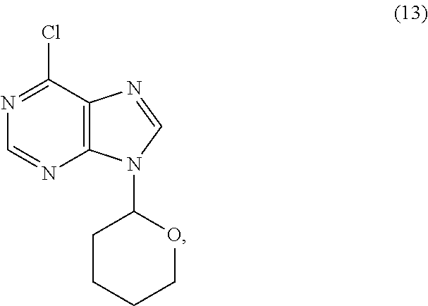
C1(Cl)=NC=NC2=C1N=CN2C1CCCCO1
